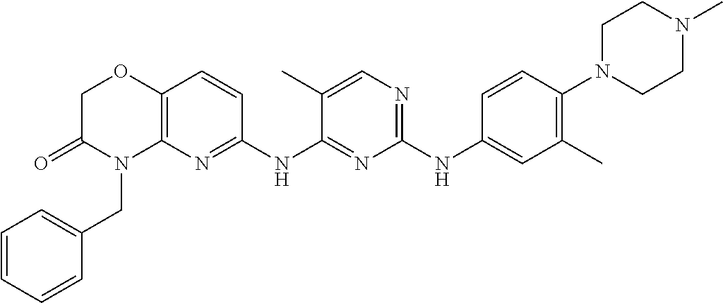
C1(NC2=CC(C)=C(N3CCN(C)CC3)C=C2)=NC=C(C)C(NC2=NC3=C(C=C2)OCC(=O)N3CC2=CC=CC=C2)=N1
